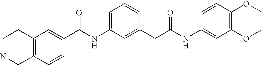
C12=C(C=C(C(NC3=CC=CC(CC(NC4=CC(OC)=C(OC)C=C4)=O)=C3)=O)C=C1)CCNC2
